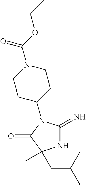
N1C(=N)N(C2CCN(C(OCC)=O)CC2)C(=O)C1(C)CC(C)C
